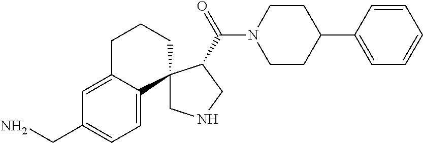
C1NCC(C(N2CCC(C3=CC=CC=C3)CC2)=O)C12C1=CC=C(CN)C=C1CCC2
